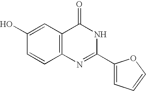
C12=C(C=C(O)C=C1)C(=O)NC(C1=CC=CO1)=N2
